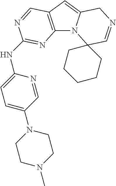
C12=C(C=C3N1C1(C=NC3)CCCCC1)C=NC(NC1=CC=C(N3CCN(C)CC3)C=N1)=N2
